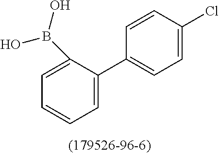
C1=C(B(O)O)C(C2=CC=C(Cl)C=C2)=CC=C1
